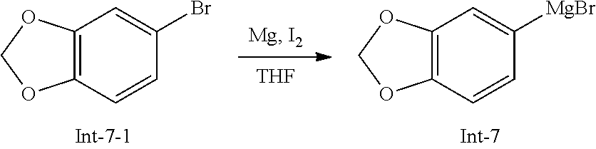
C12=C(C=CC(Br)=C1)OCO2.[THF].C12=C(C=CC([MgBr])=C1)OCO2
